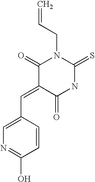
C(=C1C(=O)NC(=S)N(CC=C)C1=O)C1=CN=C(O)C=C1
